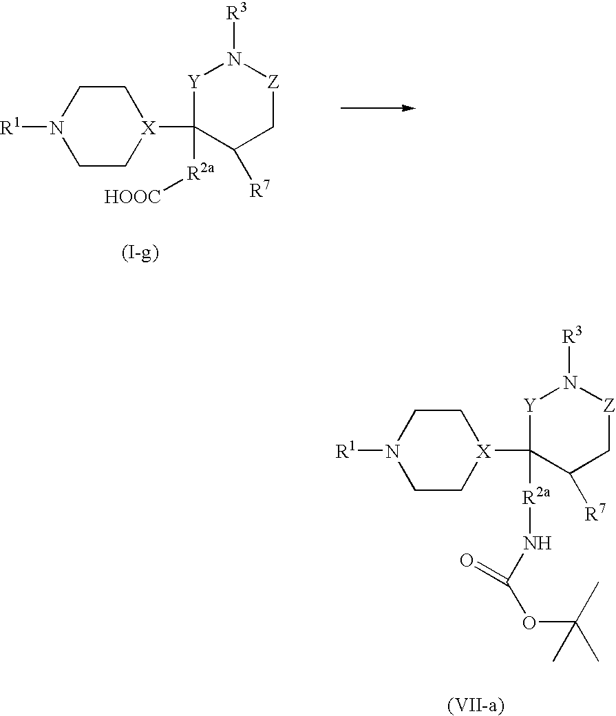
C1C[X](C2([R2a][HOOC])C([R7])C[Z]N([R3])[Y]2)CCN1[R1].C1C[X](C2([R2a]NC(OC(C)(C)C)=O)C([R7])C[Z]N([R3])[Y]2)CCN1[R1]
